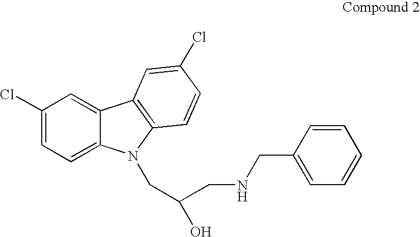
C1(Cl)=CC=C2C(=C1)C1=C(N2CC(CNCC2=CC=CC=C2)O)C=CC(Cl)=C1
